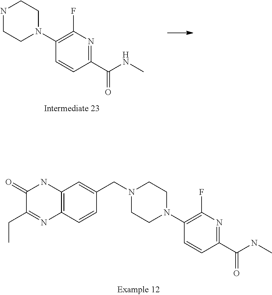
C1(=O)C(CC)=NC2=C(N1)C=C(CN1CCN(C3=C(F)N=C(C(=O)NC)C=C3)CC1)C=C2.N1CCN(C2=C(F)N=C(C(=O)NC)C=C2)CC1
